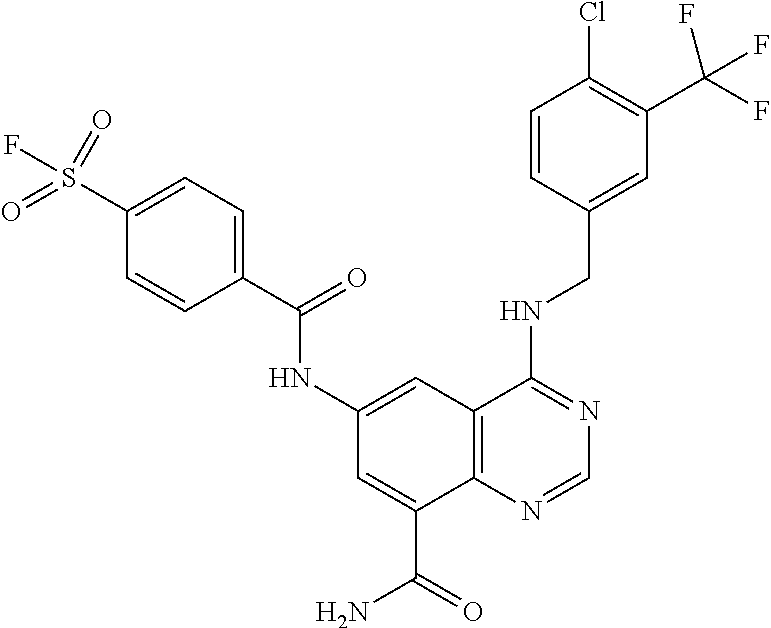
C1=C(CNC2=NC=NC3=C2C=C(NC(C2=CC=C(S(F)(=O)=O)C=C2)=O)C=C3C(=O)N)C=CC(Cl)=C1C(F)(F)F
